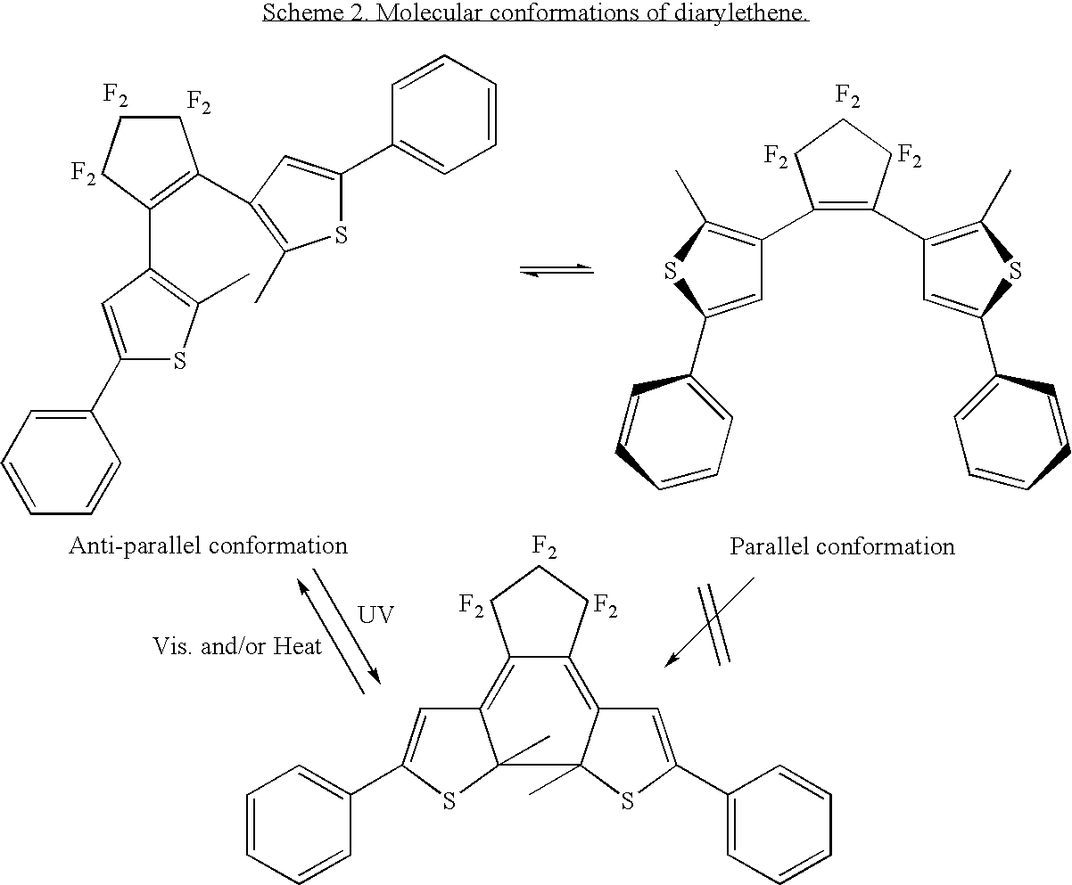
C1CCC(C2=C(C)SC(C3=CC=CC=C3)=C2)=C1C1=C(C)SC(C2=CC=CC=C2)=C1.[F2].[F2].[F2].[F2].[F2].[F2].C1(C2=C(C)SC(C3=CC=CC=C3)=C2)=C(C2=C(C)SC(C3=CC=CC=C3)=C2)CCC1.[UV].CC12C3(C)SC(C4=CC=CC=C4)=CC3=C3C(=C1C=C(C1=CC=CC=C1)S2)CCC3.[F2].[F2].[F2]
